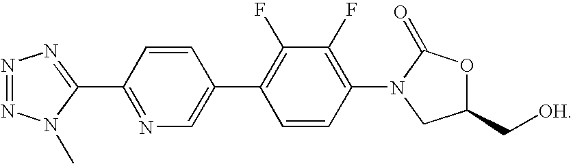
O1C(=O)N(C2=C(F)C(F)=C(C3=CN=C(C4=NN=NN4C)C=C3)C=C2)CC1C[OH]
